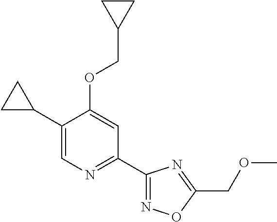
C1(C2CC2)=CN=C(C2=NOC(COC)=N2)C=C1OCC1CC1
